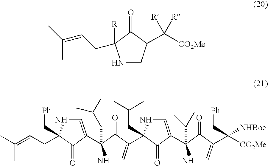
N1CC(C([CO2Me])([R])[R])C(=O)C1(CC=C(C)C)[R].C1=C(C2(CC(C)C)NC=C(C3(CC(C)C)NC=C(C4(C(C)C)NC=C(C([CO2Me])(C[Ph])[NHBoc])C4=O)C3=O)C2=O)C(=O)C(CC=C(C)C)(C[Ph])N1
